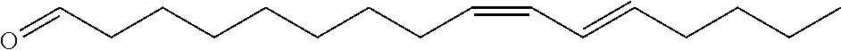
C(CCC=CC=CCCCC)CCCCC=O
